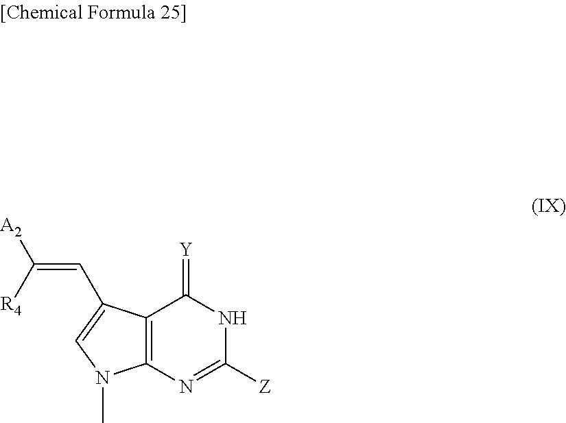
C12=C(N=C([Z])NC1=[Y])N(C)C=C2C=C([R4])[A2]
